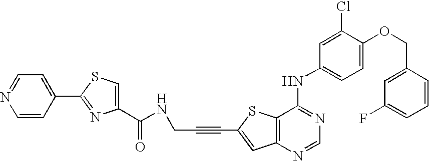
C12=C(SC(C#CCNC(=O)C3=CSC(C4=CC=NC=C4)=N3)=C1)C(NC1=CC=C(OCC3=CC(F)=CC=C3)C(Cl)=C1)=NC=N2
